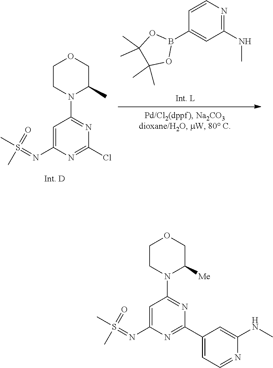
S(=NC1=CC(N2C(C)COCC2)=NC(Cl)=N1)(C)(=O)C.CC1(C)C(C)(C)OB(C2=CC(NC)=NC=C2)O1.S(=NC1=CC(N2C([Me])COCC2)=NC(C2=CC=NC(NC)=C2)=N1)(C)(=O)C
